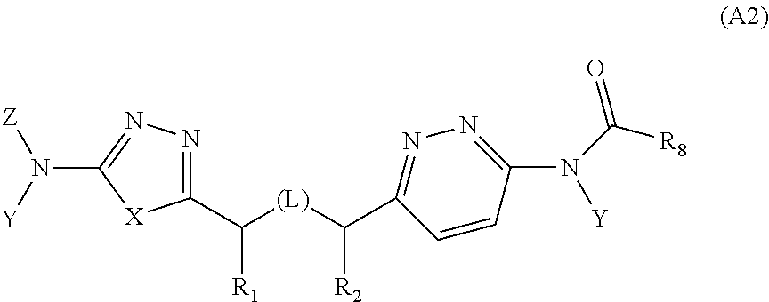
C1(C([(L)]C(C2=NN=C(N([Z])[Y])[X]2)[R1])[R2])=NN=C(N([Y])C([R8])=O)C=C1
